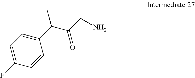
C1=C(F)C=CC(C(C(CN)=O)C)=C1
